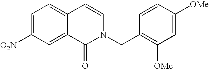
C1=C([O2N])C=C2C(=C1)C=CN(CC1=C([OMe])C=C([OMe])C=C1)C2=O
